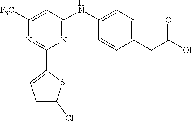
C1([F3C])=CC(NC2=CC=C(CC(O)=O)C=C2)=NC(C2=CC=C(Cl)S2)=N1
